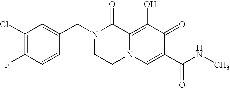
C1(Cl)=C(F)C=CC(CN2CCN3C(=C(O)C(=O)C(C(=O)NC)=C3)C2=O)=C1
